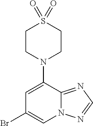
C1=C(N2CCS(=O)(=O)CC2)C2=NC=NN2C=C1Br
